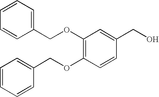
C1(OCC2=CC=CC=C2)=C(OCC2=CC=CC=C2)C=CC(CO)=C1
